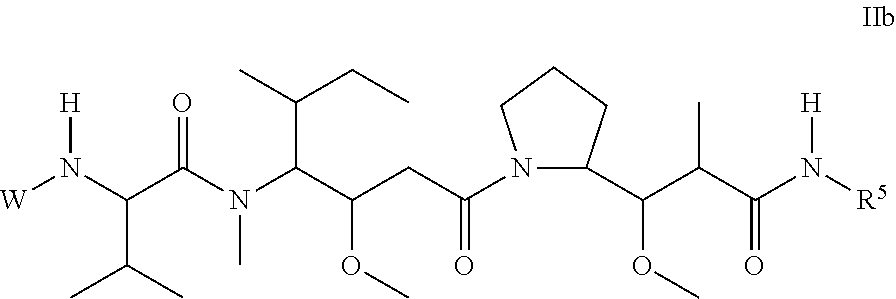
N1(C(CC(C(N(C(C(N([W])[H])C(C)C)=O)C)C(C)CC)OC)=O)C(C(C(C(N([R5])[H])=O)C)OC)CCC1
